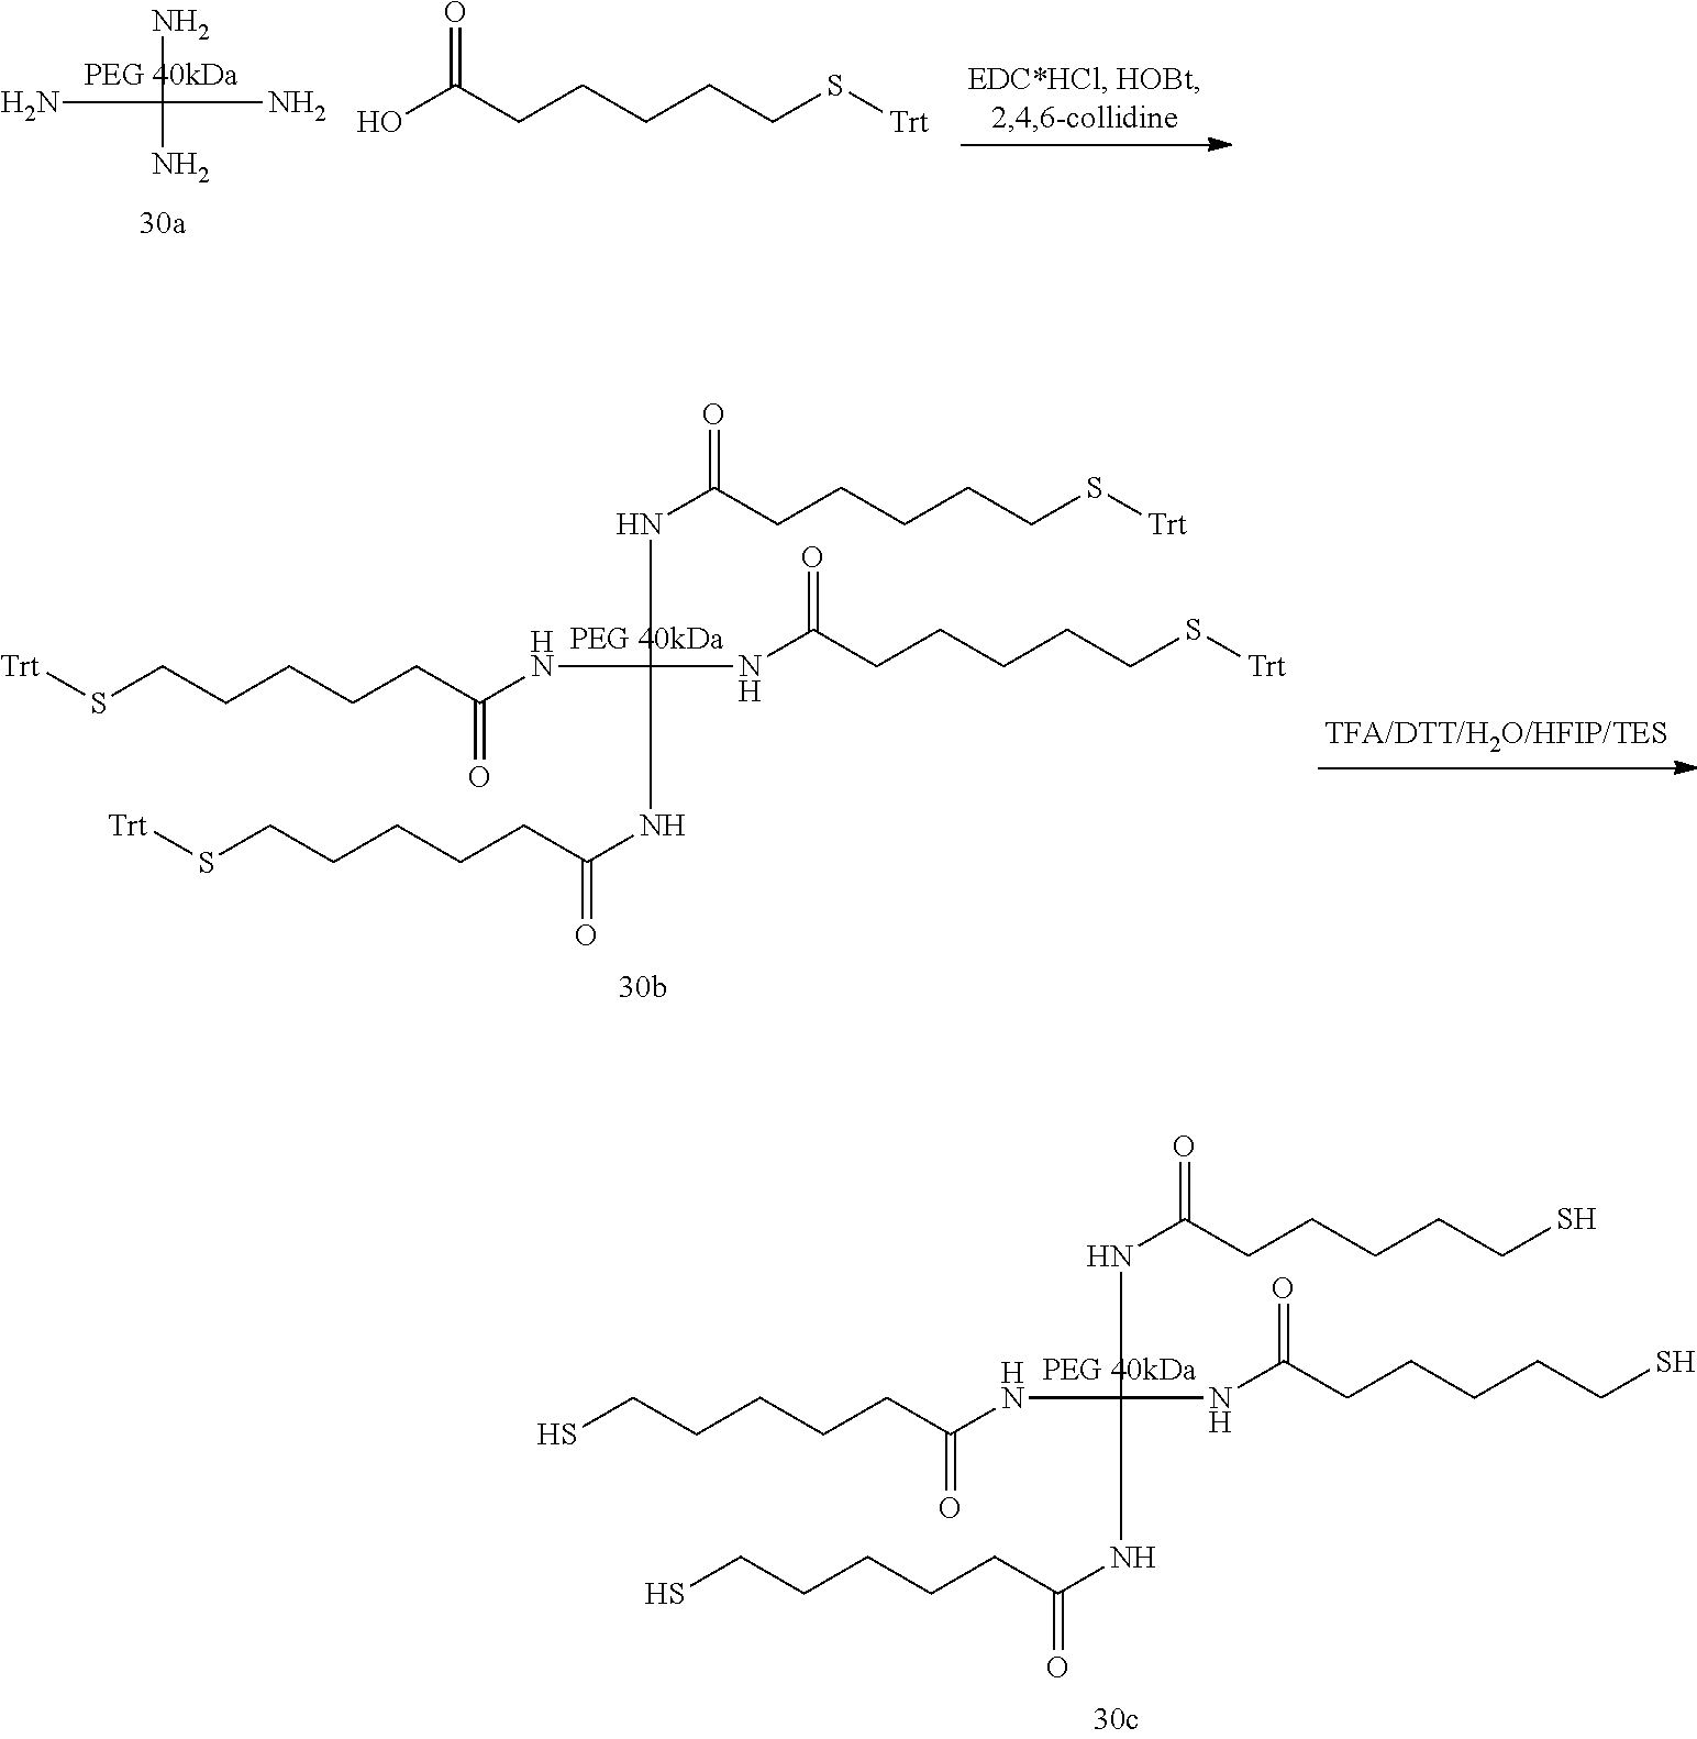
NC(N)(N)N.O=C(CCCCCS[Trt])O.N(C(CCCCCS[Trt])=O)C(NC(CCCCCS[Trt])=O)(NC(=O)CCCCCS[Trt])NC(CCCCCS[Trt])=O.N(C(CCCCCS)=O)C(NC(CCCCCS)=O)(NC(=O)CCCCCS)NC(CCCCCS)=O
